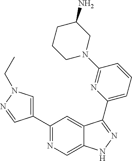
C1(C2=CN(CC)N=C2)=NC=C2C(=C1)C(C1=CC=CC(N3CC(N)CCC3)=N1)=NN2
